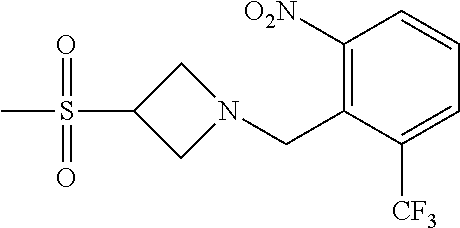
C1([O2N])=C(CN2CC(S(C)(=O)=O)C2)C([CF3])=CC=C1
